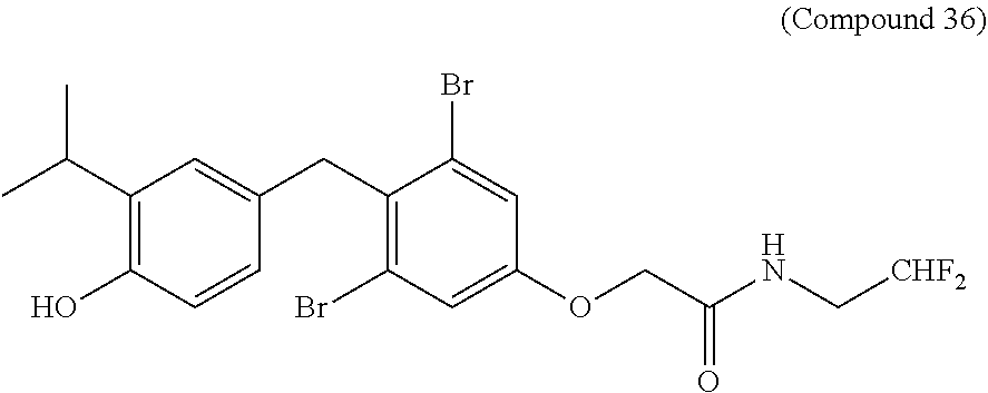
C1(C(C)C)=C(O)C=CC(CC2=C(Br)C=C(OCC(NC[CHF2])=O)C=C2Br)=C1
